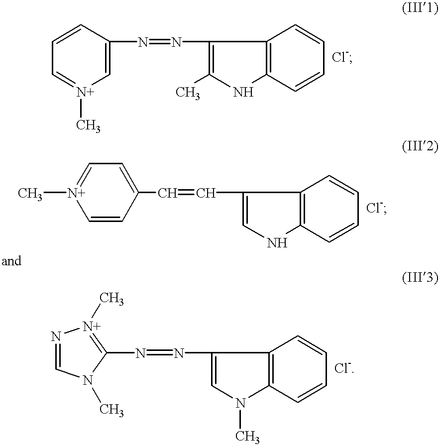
C1=CC=CC2=C1NC(C)=C2N=NC1=C[N+](C)=CC=C1.C1=CC=CC2=C1NC=C2C=CC1=CC=[N+](C)C=C1.C1=CC=CC2=C1N(C)C=C2N=NC1=[N+](C)N=CN1C
